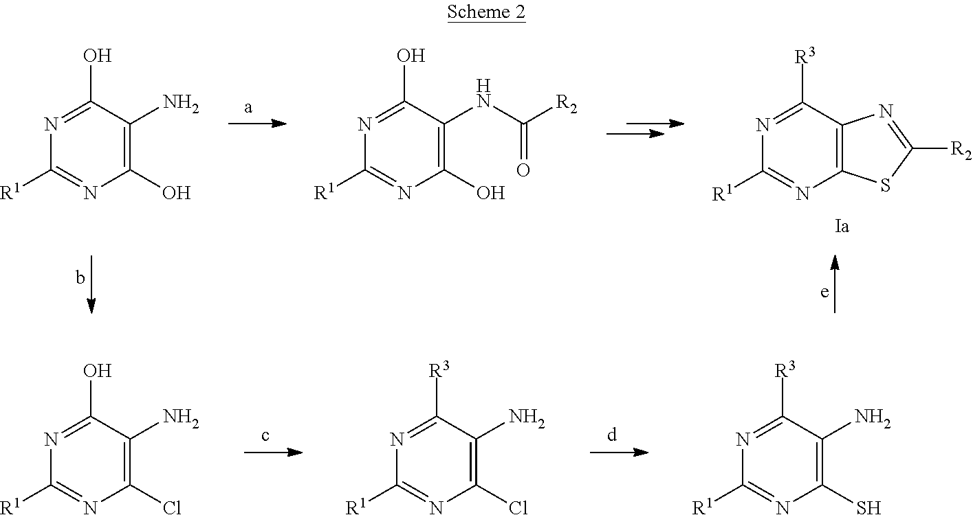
N1=C(O)C(N)=C(Cl)N=C1[R1].N1=C([R3])C(N)=C(Cl)N=C1[R1].N1=C([R3])C(N)=C(S)N=C1[R1].N1=C([R3])C2=C(N=C1[R1])SC([R2])=N2.N1=C(O)C(N)=C(O)N=C1[R1].N1=C(O)C(NC([R2])=O)=C(O)N=C1[R1]
